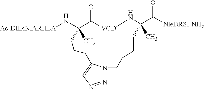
N([Ac-DIIRNIARHLA])C1(C)C(=O)[VGD]NC(C([NleDRSI-NH2])=O)(C)CCCCN2N=NC=C2CCC1
